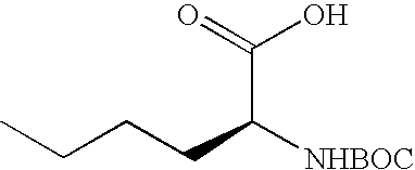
CCCCC([NHBOC])C(=O)O
